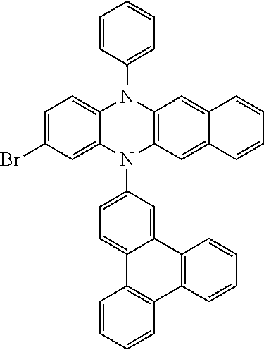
C1=C(Br)C=C2C(=C1)N(C1=CC=CC=C1)C1=C(N2C2=CC=C3C(=C2)C2=C(C4=C3C=CC=C4)C=CC=C2)C=C2C(=C1)C=CC=C2
